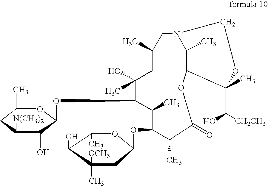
C1(C)C(OC2CC(C)([OCH3])C(O)C(C)O2)C(C)C(=O)OC2C(C)(C(O)[CH2CH3])OCN(CC(C)CC(C)(O)C1OC1C(O)C([N(CH3)2])CC(C)O1)C2C
